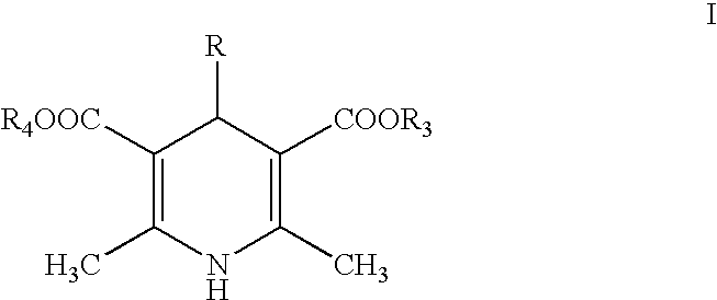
C1(C)=C([COOR3])C([R])C([R4OOC])=C(C)N1
